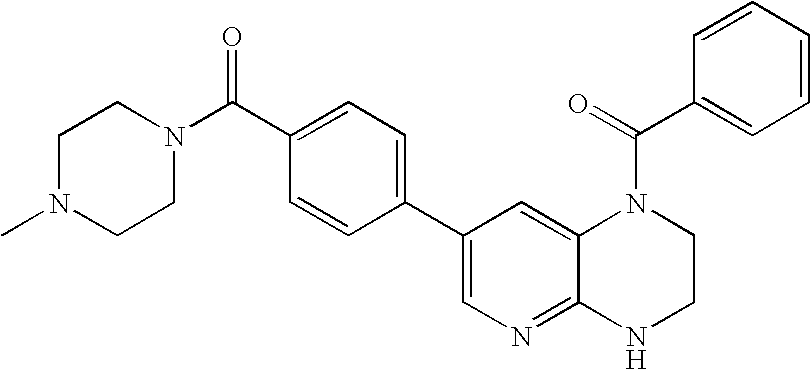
C12=CC(C3=CC=C(C(N4CCN(C)CC4)=O)C=C3)=CN=C1NCCN2C(C1=CC=CC=C1)=O
